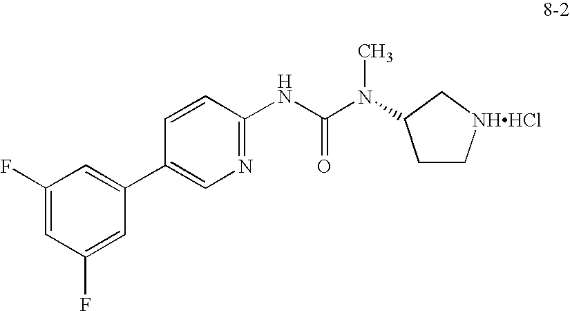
C1(F)=CC(F)=CC(C2=CN=C(NC(N(C)C3CC[NHHCl]C3)=O)C=C2)=C1
